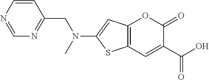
C12=C(C=C(C(O)=O)C(=O)O1)SC(N(C)CC1=NC=NC=C1)=C2
